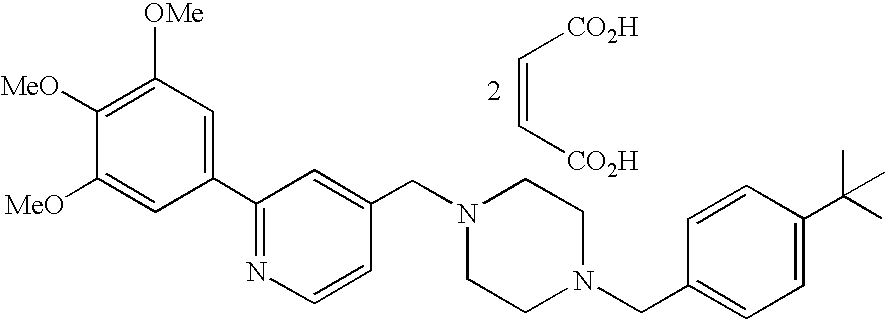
C(=C[CO2H])[CO2H].C1(C2=NC=CC(CN3CCN(CC4=CC=C(C(C)(C)C)C=C4)CC3)=C2)=CC([OMe])=C([MeO])C([MeO])=C1
